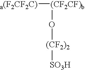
[a(F2CF2C)][(CF2CF)b]O[(CF2)2][SO3H]
